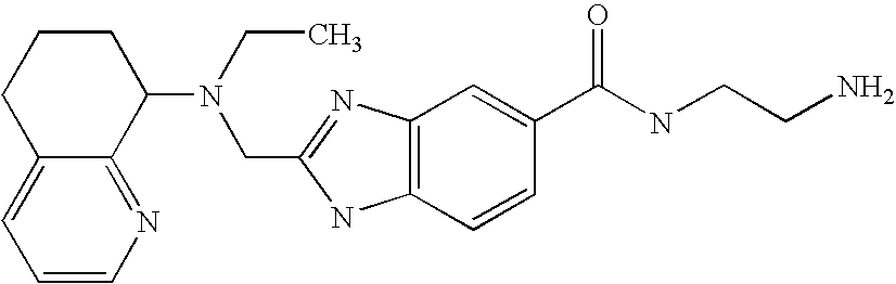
C1=CN=C2C(=C1)CCCC2N(CC)CC1=NC2=C(N1)C=CC(C(NCCN)=O)=C2
